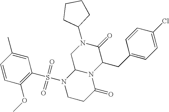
C1=CC(OC)=C(S(N2CCC(=O)N3C2CN(C2CCCC2)C(=O)C3CC2=CC=C(Cl)C=C2)(=O)=O)C=C1C
